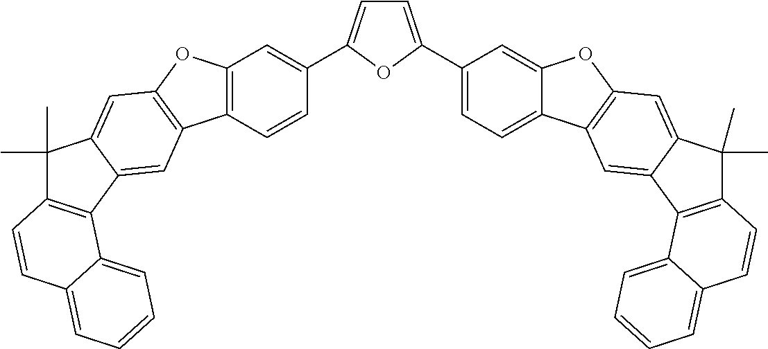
C12=C(C=CC(C3=CC=C(C4=CC=C5C(=C4)OC4=C5C=C5C(=C4)C(C)(C)C4=C5C5=CC=CC=C5C=C4)O3)=C1)C1=C(O2)C=C2C(=C1)C1=C(C2(C)C)C=CC2=CC=CC=C12
